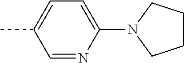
C1CCN(C2=CC=C(C)C=N2)C1
